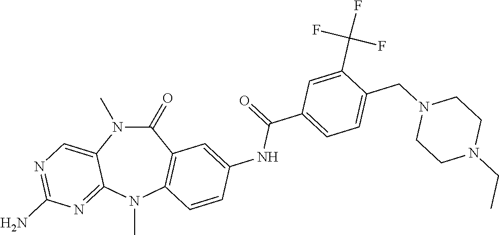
C1(=O)N(C)C2=CN=C(N)N=C2N(C)C2=C1C=C(NC(=O)C1=CC=C(CN3CCN(CC)CC3)C(C(F)(F)F)=C1)C=C2
